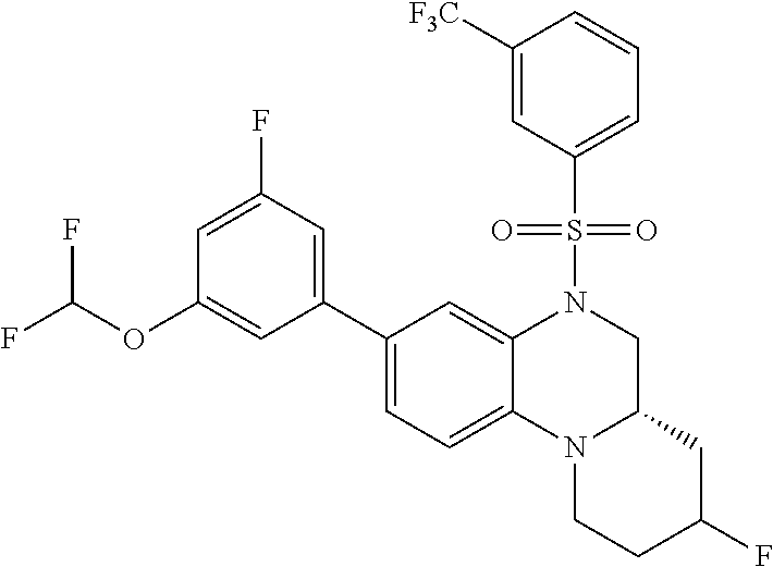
S(=O)(=O)(C1=CC=CC([F3C])=C1)N1CC2CC(F)CCN2C2=CC=C(C3=CC(F)=CC(OC(F)F)=C3)C=C12
